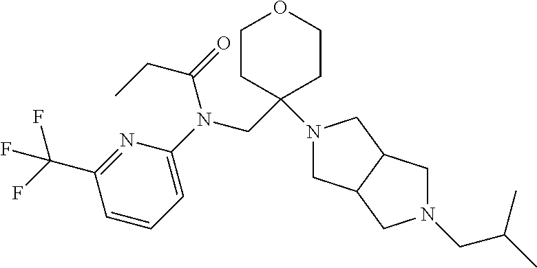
N1=C(C(F)(F)F)C=CC=C1N(CC1(N2CC3C(C2)CN(CC(C)C)C3)CCOCC1)C(=O)CC
